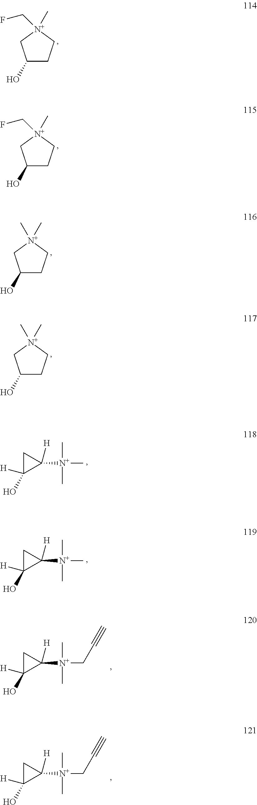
C1(O)CC[N+](CF)(C)C1.C1(O)CC[N+](CF)(C)C1.C1(O)CC[N+](C)(C)C1.C1(O)CC[N+](C)(C)C1.C1C([H])(O)C1([N+](C)(C)C)[H].C1C([H])(O)C1([N+](C)(C)C)[H].C1C([H])(O)C1([N+](CC#C)(C)C)[H].C1C([H])(O)C1([N+](CC#C)(C)C)[H]
